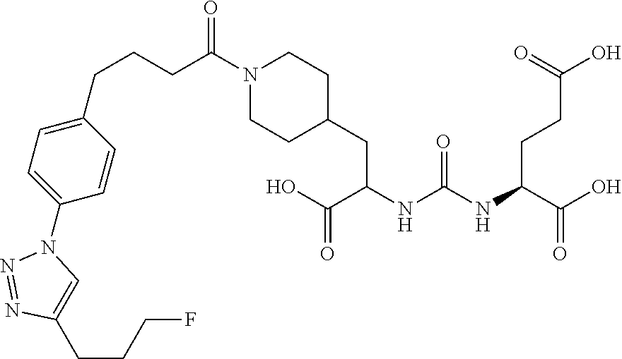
C(C(=O)O)(NC(NC(C(O)=O)CCC(=O)O)=O)CC1CCN(C(=O)CCCC2=CC=C(N3C=C(CCCF)N=N3)C=C2)CC1
